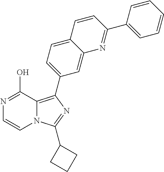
N1=C(O)C2=C(C3=CC=C4C(=C3)N=C(C3=CC=CC=C3)C=C4)N=C(C3CCC3)N2C=C1
